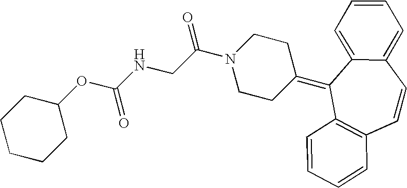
O(C(NCC(N1CCC(=C2C3=C(C=CC4=CC=CC=C42)C=CC=C3)CC1)=O)=O)C1CCCCC1
